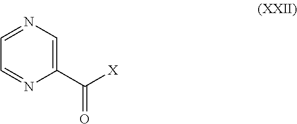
C1=NC=C(C([X])=O)N=C1
